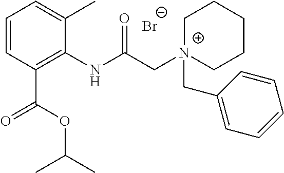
C1=CC(C(=O)OC(C)C)=C(NC(C[N+]2(CC3=CC=CC=C3)CCCCC2)=O)C(C)=C1.[Br-]
